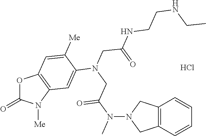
Cl.O1C(=O)N([Me])C2=C1C=C([Me])C(N(CC(N(C)N1CC3=C(C1)C=CC=C3)=O)CC(=O)NCCNCC)=C2
